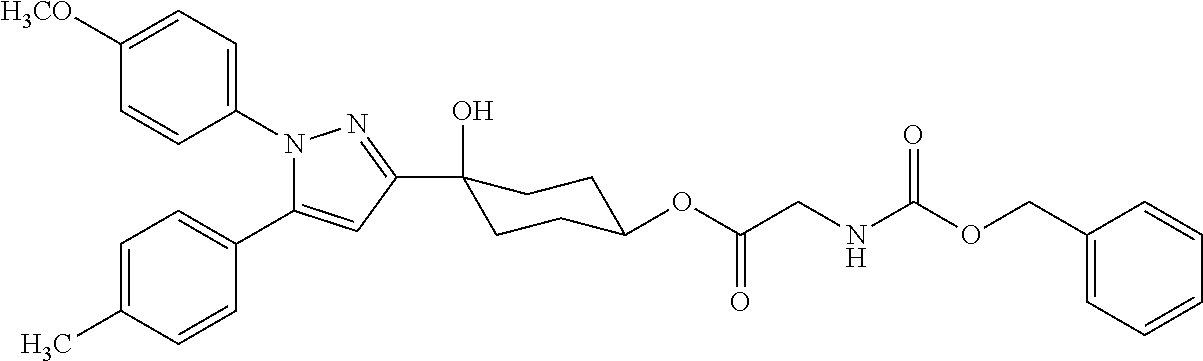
C1=CC(N2C(C3=CC=C(C)C=C3)=CC(C3(O)CCC(OC(CNC(OCC4=CC=CC=C4)=O)=O)CC3)=N2)=CC=C1[H3CO]
